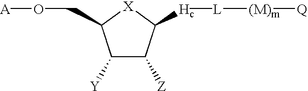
C1([Y])C([Z])C([Hc][L][(M)m][Q])[X]C1CO[A]
